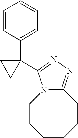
C1=CC(C2(C3=NN=C4N3CCCCCC4)CC2)=CC=C1
